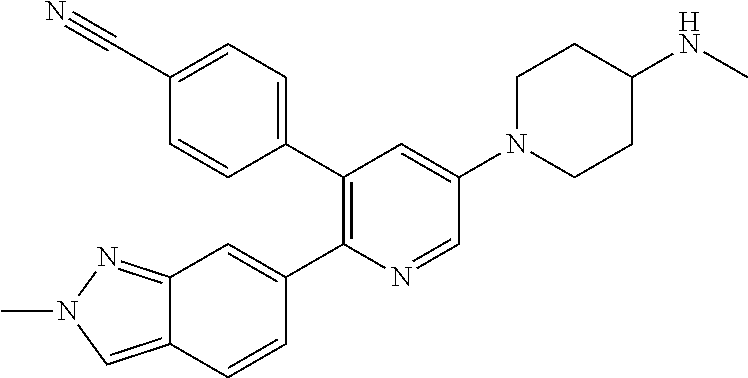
C12=CN(C)N=C1C=C(C1=C(C3=CC=C(C#N)C=C3)C=C(N3CCC(NC)CC3)C=N1)C=C2
